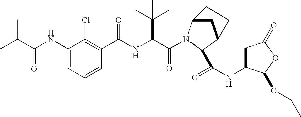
C(C(NC(C1=C(Cl)C(NC(C(C)C)=O)=CC=C1)=O)C(C)(C)C)(=O)N1C2CC(C1C(=O)NC1CC(=O)OC1OCC)CC2
